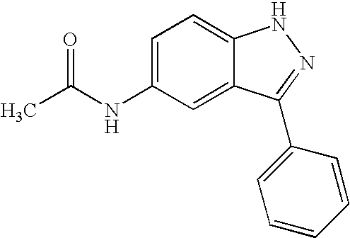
CC(=O)NC1=CC=C2C(=C1)C(C1=CC=CC=C1)=NN2
